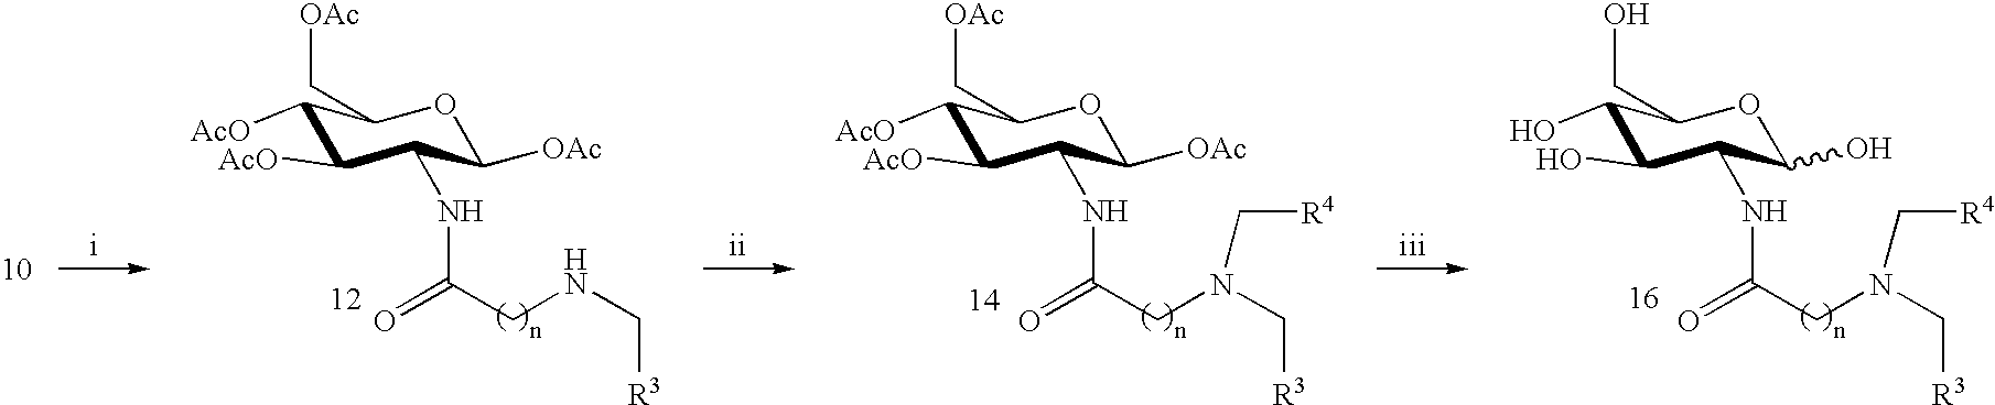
C1([AcO])C([AcO])C(C[OAc])OC([OAc])C1NC(CNC[R3])=O.C1([AcO])C([AcO])C(C[OAc])OC([OAc])C1NC(CN(C[R3])C[R4])=O.C1(O)C(O)C(CO)OC(O)C1NC(CN(C[R3])C[R4])=O
